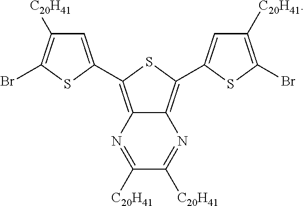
C1=C(C2=C3N=C([C20H41])C([C20H41])=NC3=C(C3=CC([C20H41])=C(Br)S3)S2)SC(Br)=C1[C20H41]
